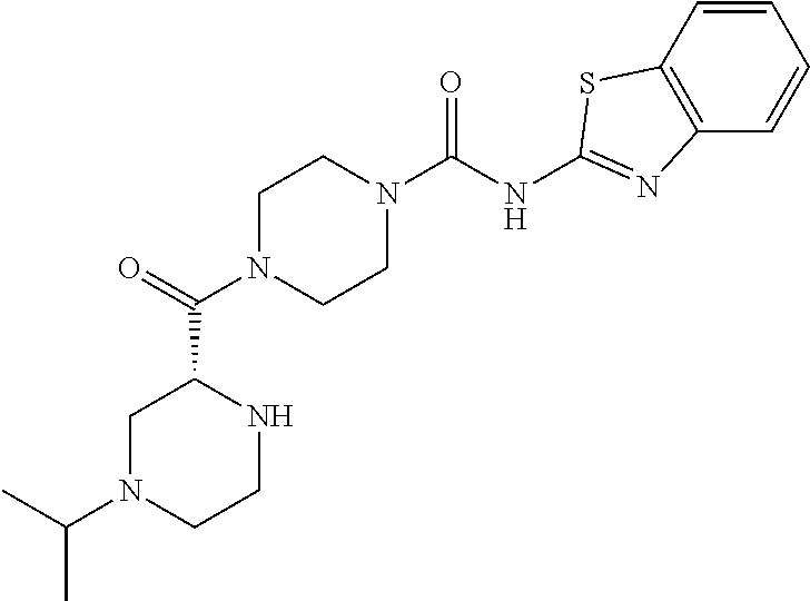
C1N(C(C2CN(C(C)C)CCN2)=O)CCN(C(NC2=NC3=C(C=CC=C3)S2)=O)C1
